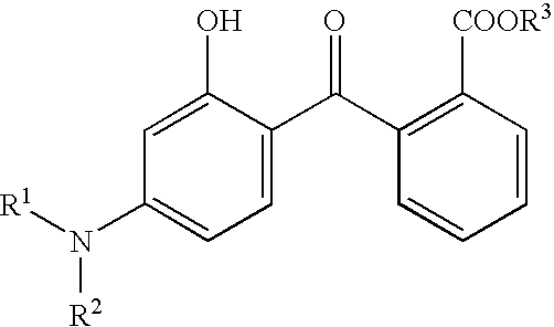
C1=C(O)C(C(C2=C([COOR3])C=CC=C2)=O)=CC=C1N([R1])[R2]
